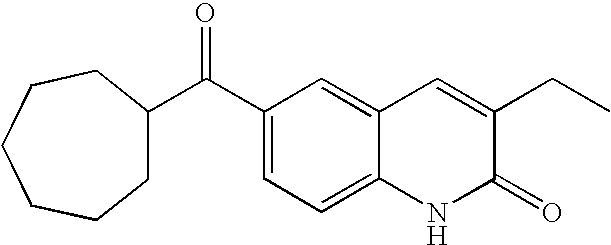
C1(C(C2=CC=C3C(=C2)C=C(CC)C(=O)N3)=O)CCCCCC1
